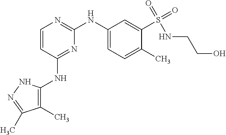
C1=CC(NC2=C(C)C(C)=NN2)=NC(NC2=CC=C(C)C(S(NCCO)(=O)=O)=C2)=N1
